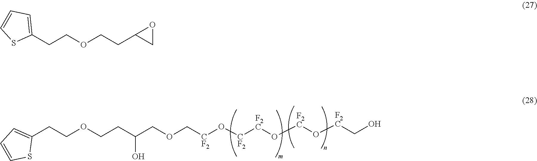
C1(CCOCCC(COC[CF2]O[CF2][F2C]O[F2C]O[F2C]CO)O)=CC=CS1.C1(CCOCCC2CO2)=CC=CS1
